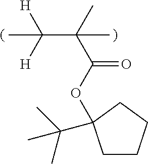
O(C(=O)C(C([H])([H])C)(C)C)C1(C(C)(C)C)CCCC1
